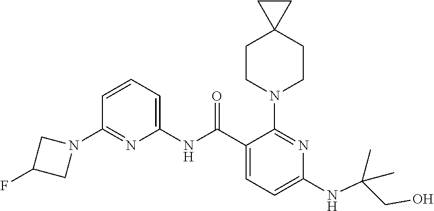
C1(NC(C2=CC=C(NC(CO)(C)C)N=C2N2CCC3(CC2)CC3)=O)=CC=CC(N2CC(F)C2)=N1
